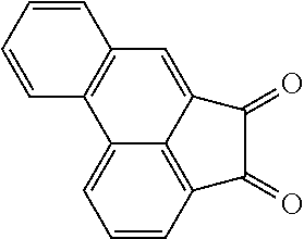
C1=CC2=C3C(=C1)C1=C(C=C3C(=O)C2=O)C=CC=C1
